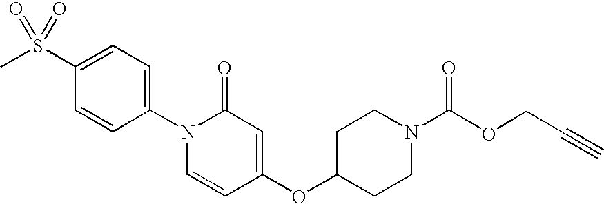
C1=C(S(C)(=O)=O)C=CC(N2C=CC(OC3CCN(C(=O)OCC#C)CC3)=CC2=O)=C1
